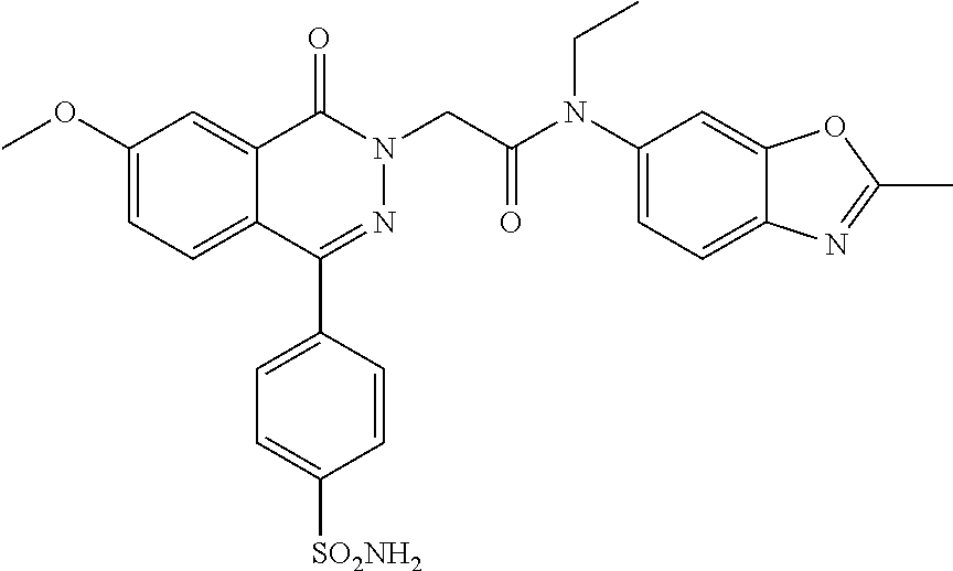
C1(OC)=CC=C2C(=C1)C(=O)N(CC(=O)N(C1=CC=C3C(=C1)OC(C)=N3)CC)N=C2C1=CC=C([SO2NH2])C=C1
